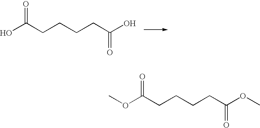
OC(CCCCC(O)=O)=O.COC(CCCCC(OC)=O)=O
